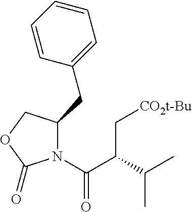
N1(C(C(C(C)C)C[CO2t-Bu])=O)C(CC2=CC=CC=C2)COC1=O
